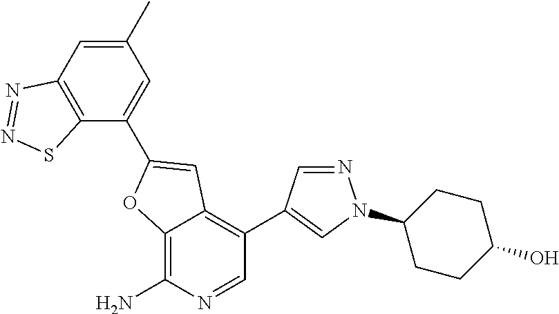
C12=C(N)N=CC(C3=CN(C4CCC(O)CC4)N=C3)=C1C=C(C1=CC(C)=CC3=C1SN=N3)O2
